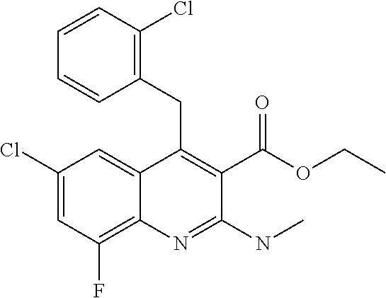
C1(Cl)=CC(F)=C2C(=C1)C(CC1=C(Cl)C=CC=C1)=C(C(OCC)=O)C(NC)=N2
